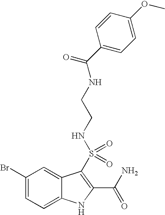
C1(Br)=CC=C2C(=C1)C(S(=O)(=O)NCCNC(C1=CC=C(OC)C=C1)=O)=C(C(N)=O)N2
